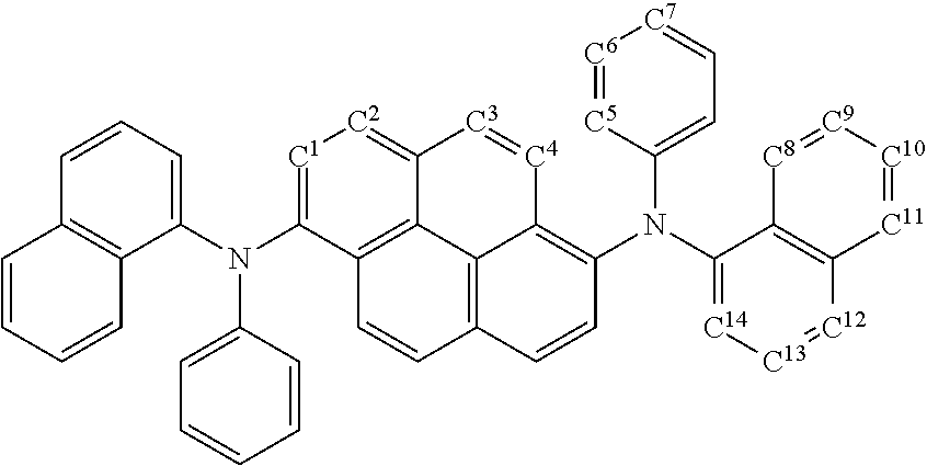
C1(N(C2=[C1][C2]=C3C4=C2C=CC2=C4C(=C(N(C4=[C14][C13]=[C12]C5=C4[C8]=[C9][C10]=[C11]5)C4=CC=[C7][C6]=[C5]4)C=C2)[C4]=[C3]3)C2=CC=CC=C2)=CC=CC2=C1C=CC=C2
